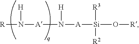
[R]N([H])[A]N([A][Si]([R3])([R2])O[R])[H]
